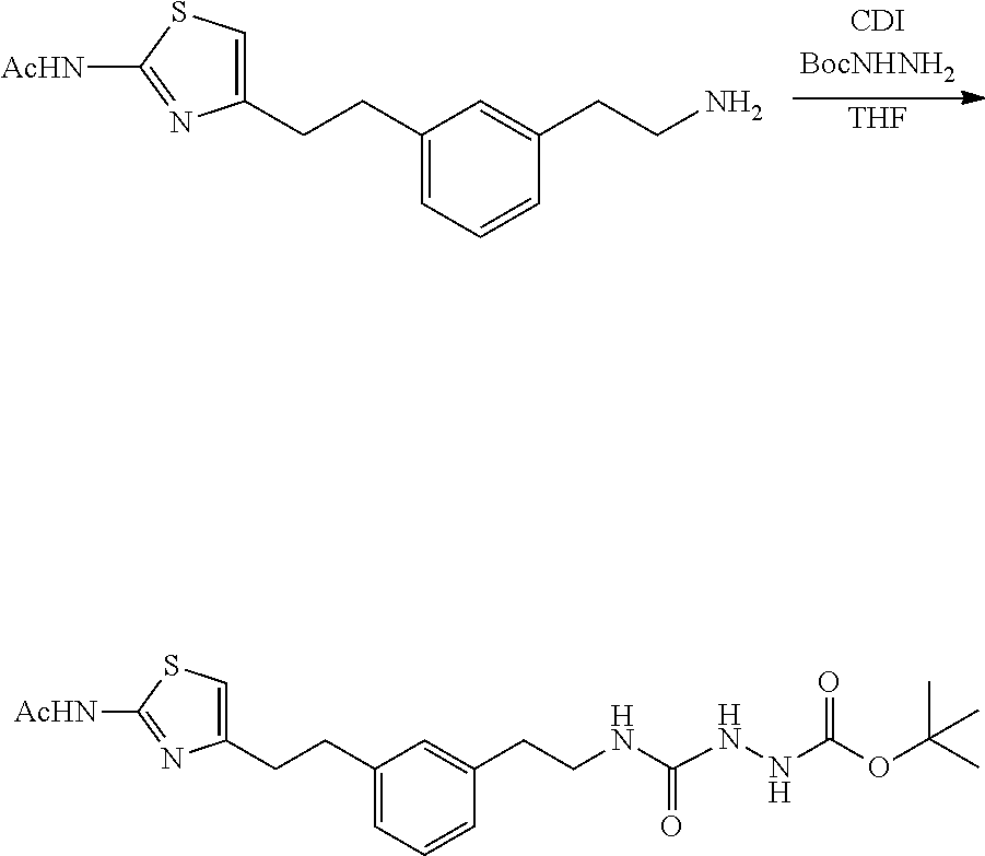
C1(CCC2=CC=CC(CCN)=C2)=CSC([AcHN])=N1.[THF].C1(CCC2=CSC([AcHN])=N2)=CC=CC(CCNC(NNC(=O)OC(C)(C)C)=O)=C1
